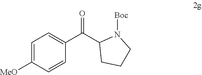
C1=C([MeO])C=CC(C(C2CCCN2[Boc])=O)=C1
